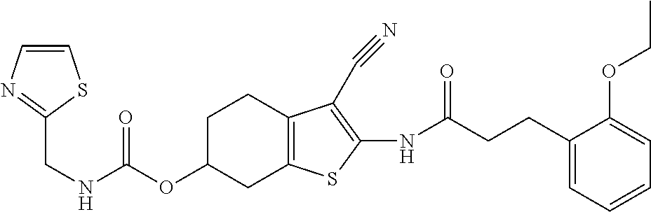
C(NC(OC1CC2=C(CC1)C(C#N)=C(NC(CCC1=CC=CC=C1OCC)=O)S2)=O)C1=NC=CS1
